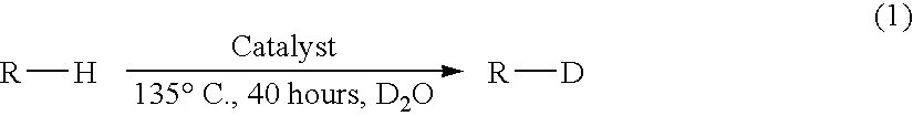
[R][H].[R][D]
